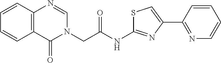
C1=CC2=C(C=C1)C(=O)N(CC(NC1=NC(C3=NC=CC=C3)=CS1)=O)C=N2
